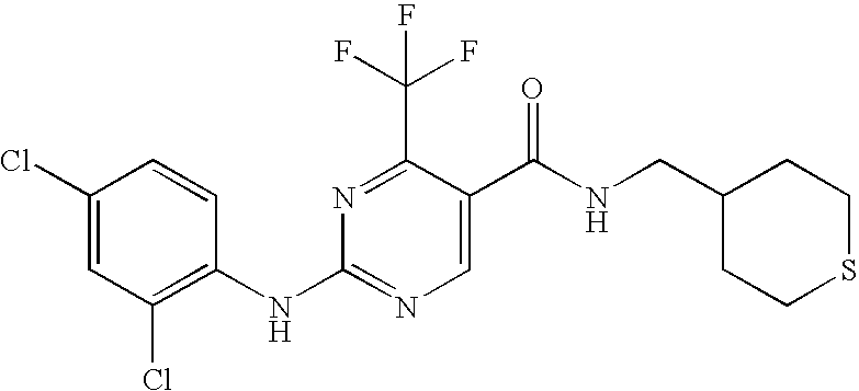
N1=C(C(F)(F)F)C(C(NCC2CCSCC2)=O)=CN=C1NC1=C(Cl)C=C(Cl)C=C1
